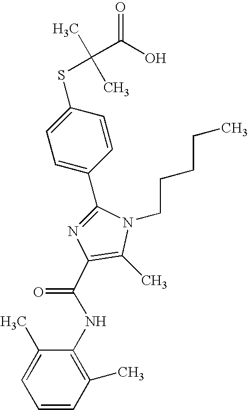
C1(C2=CC=C(SC(C)(C)C(O)=O)C=C2)=NC(C(NC2=C(C)C=CC=C2C)=O)=C(C)N1CCCCC
